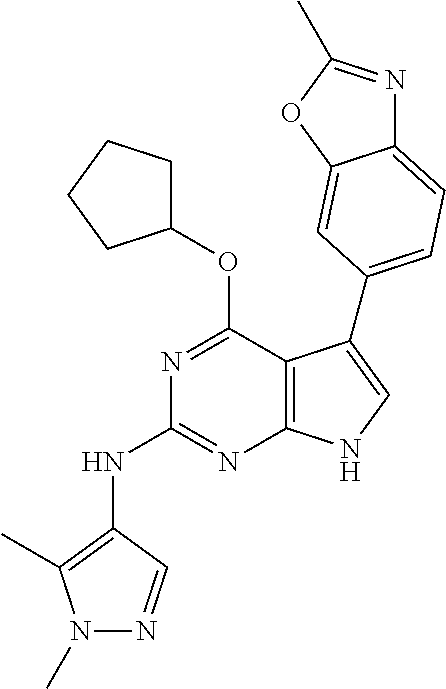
C12=C(NC=C1C1=CC=C3N=C(C)OC3=C1)N=C(NC1=C(C)N(C)N=C1)N=C2OC1CCCC1
